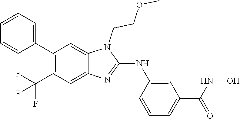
C1(C2=CC=CC=C2)=C(C(F)(F)F)C=C2C(=C1)N(CCOC)C(NC1=CC(C(=O)NO)=CC=C1)=N2
